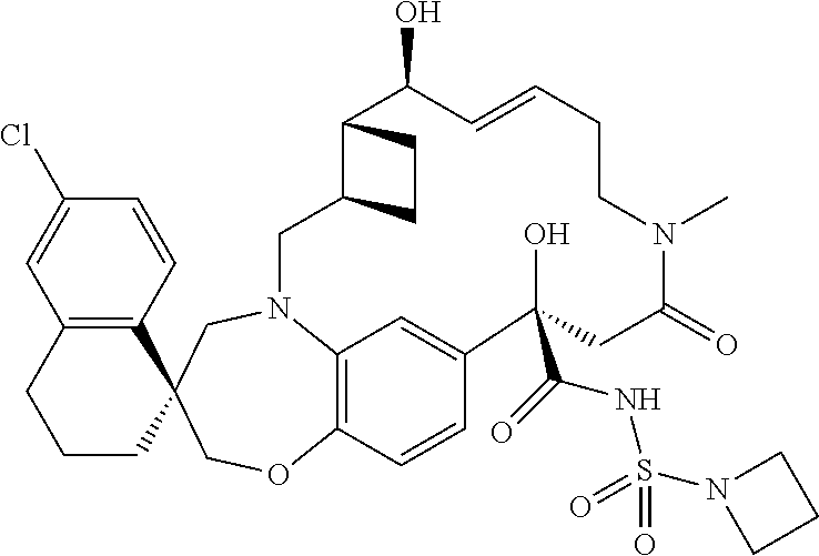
C12=C(C=CC(Cl)=C1)C1(CCC2)CN2C3=C(OC1)C=CC(=C3)C(O)(C(NS(N1CCC1)(=O)=O)=O)CC(=O)N(C)CCC=CC(O)C1C(C2)CC1
